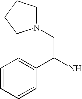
N1(CC(N)C2=CC=CC=C2)CCCC1
